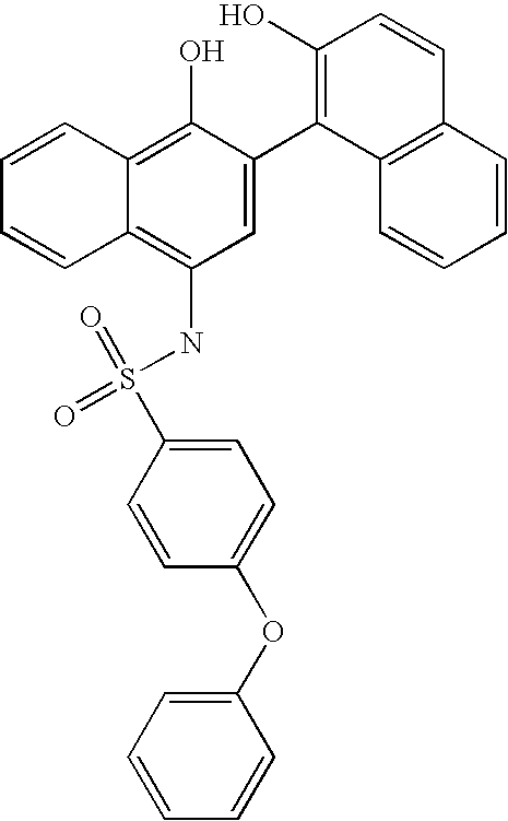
S(NC1=C2C(=C(O)C(C3=C(O)C=CC4=C3C=CC=C4)=C1)C=CC=C2)(=O)(C1=CC=C(OC2=CC=CC=C2)C=C1)=O
